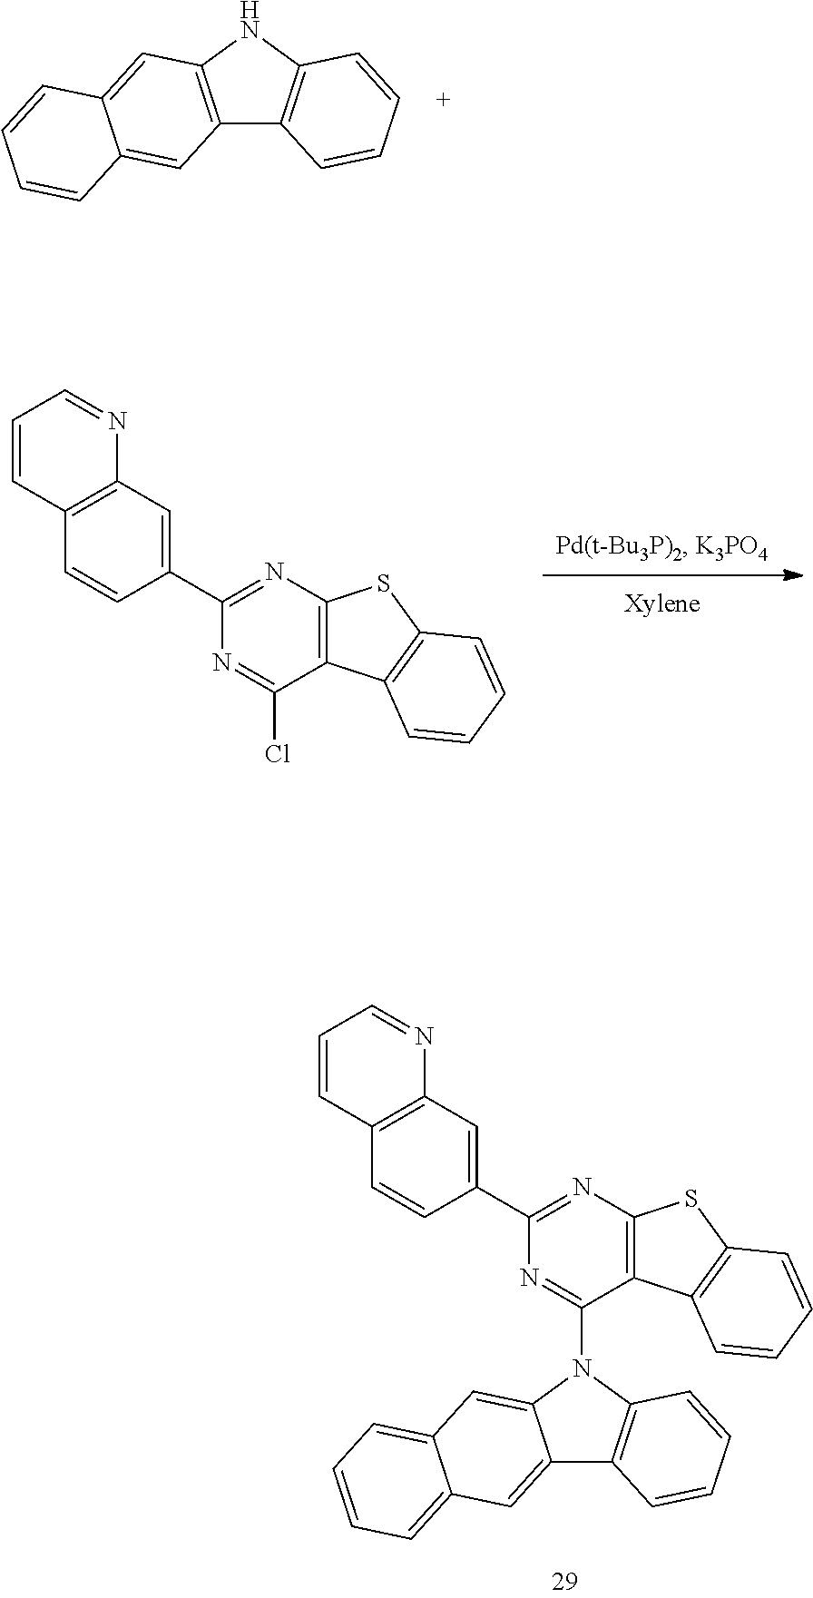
C12=C(NC3=C1C=CC=C3)C=C1C(=C2)C=CC=C1.C12=CC3=CC=CC=C3C=C1N(C1=NC(C3=CC4=C(C=C3)C=CC=N4)=NC3=C1C1=C(S3)C=CC=C1)C1=C2C=CC=C1.C1(C2=NC3=C(C(Cl)=N2)C2=C(S3)C=CC=C2)=CC2=C(C=C1)C=CC=N2
